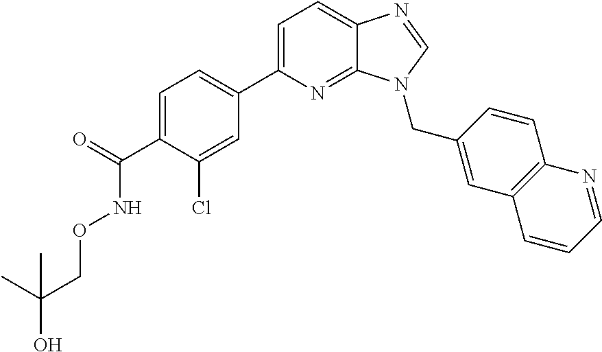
C1(C2=CC=C3C(=N2)N(CC2=CC4=C(C=C2)N=CC=C4)C=N3)=CC=C(C(=O)NOCC(O)(C)C)C(Cl)=C1
